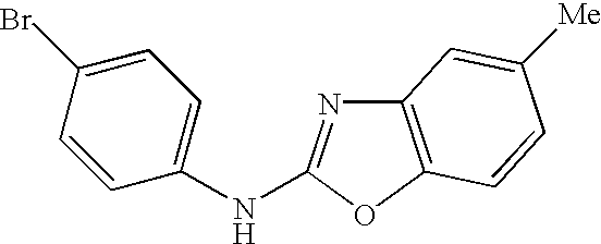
C12=C(OC(NC3=CC=C(Br)C=C3)=N1)C=CC([Me])=C2
